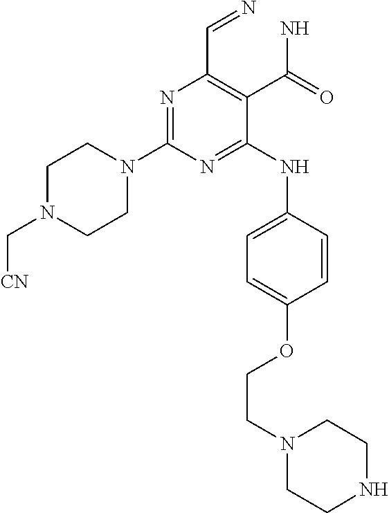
N1=C(N2CCN(C[CN])CC2)N=C(NC2=CC=C(OCCN3CCNCC3)C=C2)C(C(N)=O)=C1C=N
